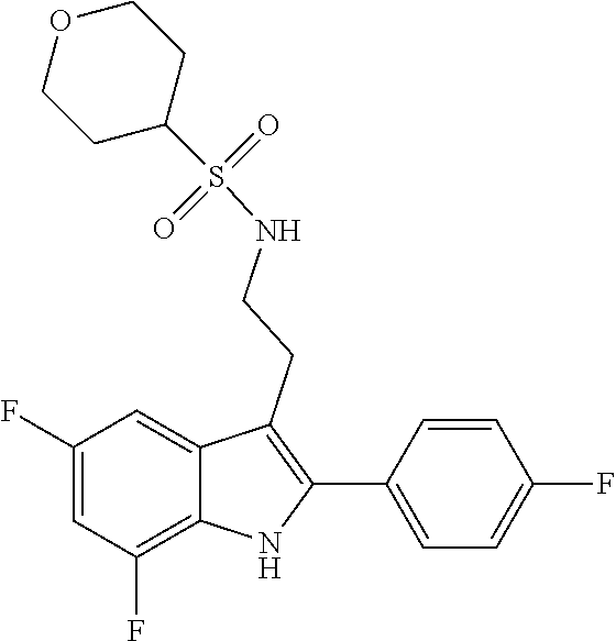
S(NCCC1=C(C2=CC=C(F)C=C2)NC2=C(F)C=C(F)C=C21)(=O)(=O)C1CCOCC1
